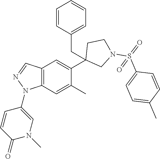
C1(C2=CC3=C(C=C2C)N(C2=CN(C)C(=O)C=C2)N=C3)(CC2=CC=CC=C2)CN(S(=O)(C2=CC=C(C)C=C2)=O)CC1
